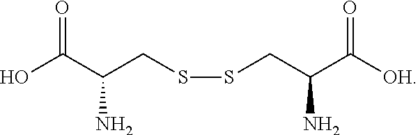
OC(C(CSSCC(C([OH])=O)N)N)=O
